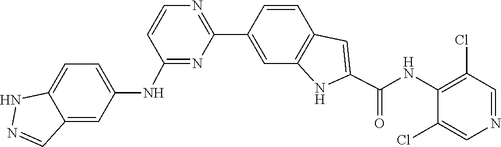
C1=CC2=C(C=C1C1=NC=CC(NC3=CC=C4C(=C3)C=NN4)=N1)NC(C(NC1=C(Cl)C=NC=C1Cl)=O)=C2
